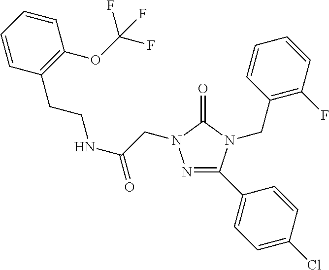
C1=CC=CC(OC(F)(F)F)=C1CCNC(=O)CN1N=C(C2=CC=C(Cl)C=C2)N(CC2=C(F)C=CC=C2)C1=O
